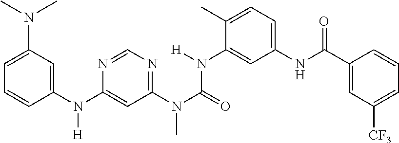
C1=C(N(C2=CC(N(C)C(N(C3=CC(NC(C4=CC([CF3])=CC=C4)=O)=CC=C3C)[H])=O)=NC=N2)[H])C=CC=C1N(C)C
